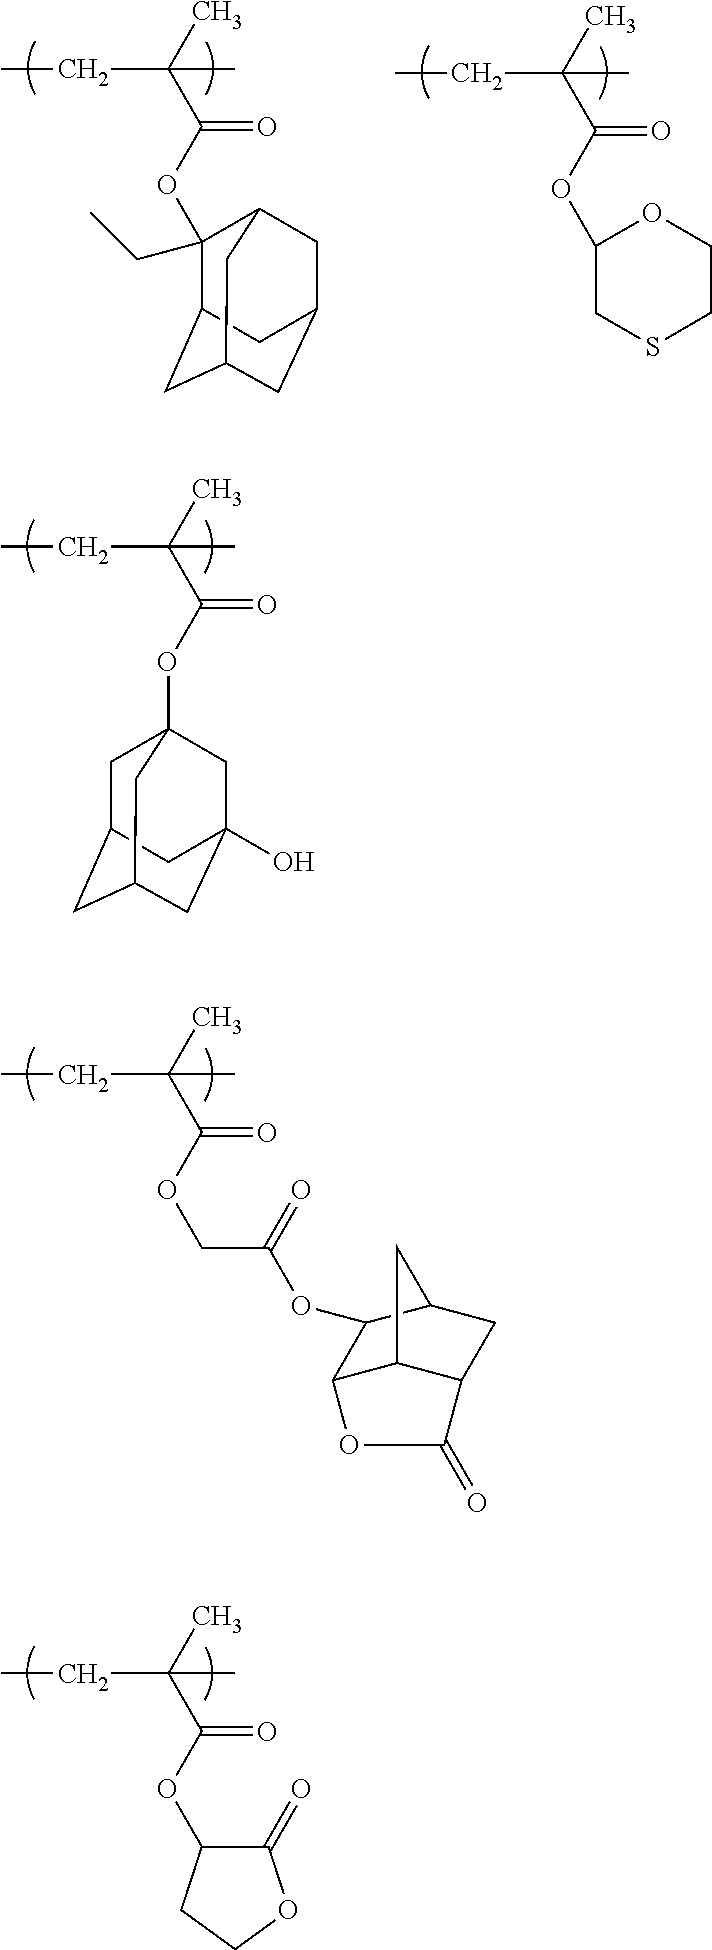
CC(C(OC1(CC)C2CC3CC(CC1C3)C2)=O)(C)CC.CC(C(OC1CSCCO1)=O)(C)CC.CC(C(OC12CC3CC(CC(O)(C1)C3)C2)=O)(C)CC.CC(C(OCC(OC1C2C3C(CC1C3)C(=O)O2)=O)=O)(C)CC.CC(C(OC1C(=O)OCC1)=O)(C)CC
